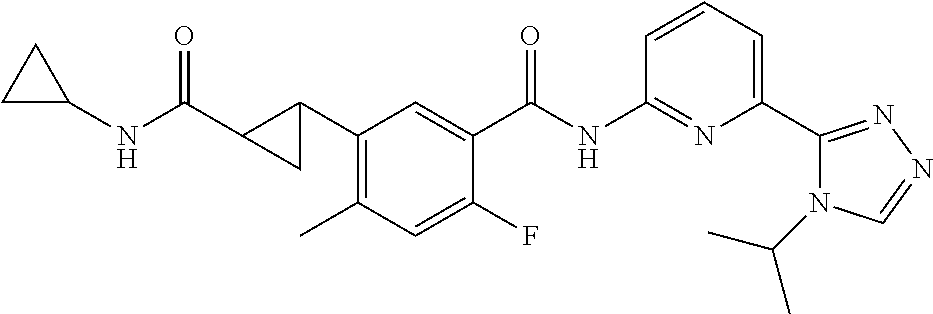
C1(C2CC2C(NC2CC2)=O)=C(C)C=C(F)C(C(NC2=NC(C3=NN=CN3C(C)C)=CC=C2)=O)=C1
